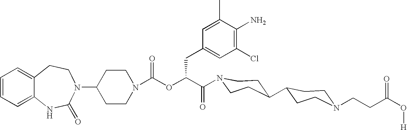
C12=CC=CC=C1NC(=O)N(C1CCN(C(=O)OC(C(=O)N3CCC(C4CCN(CCC(O[H])=O)CC4)CC3)CC3=CC(Cl)=C(N)C(C)=C3)CC1)CC2
